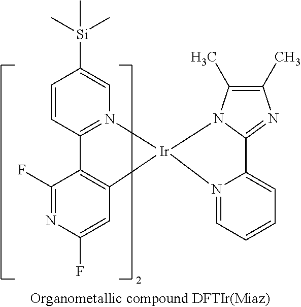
N12=CC=CC=C1C1=NC(C)=C(C)N1[Ir]21N2=C(C=CC([Si](C)(C)C)=C2)C2=C1C=C(F)N=C2F
